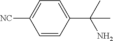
C1([NC])=CC=C(C(C)(C)N)C=C1
